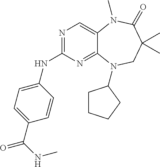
N1=C(NC2=CC=C(C(NC)=O)C=C2)N=C2C(=C1)N(C)C(=O)C(C)(C)CN2C1CCCC1
